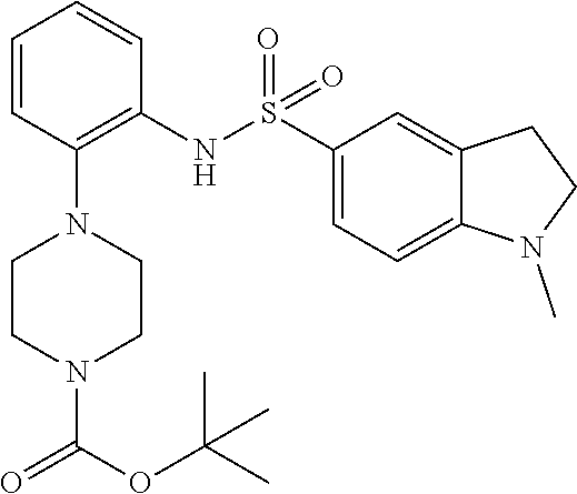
O=C(N1CCN(C2=C(NS(=O)(=O)C3=CC=C4C(=C3)CCN4C)C=CC=C2)CC1)OC(C)(C)C
